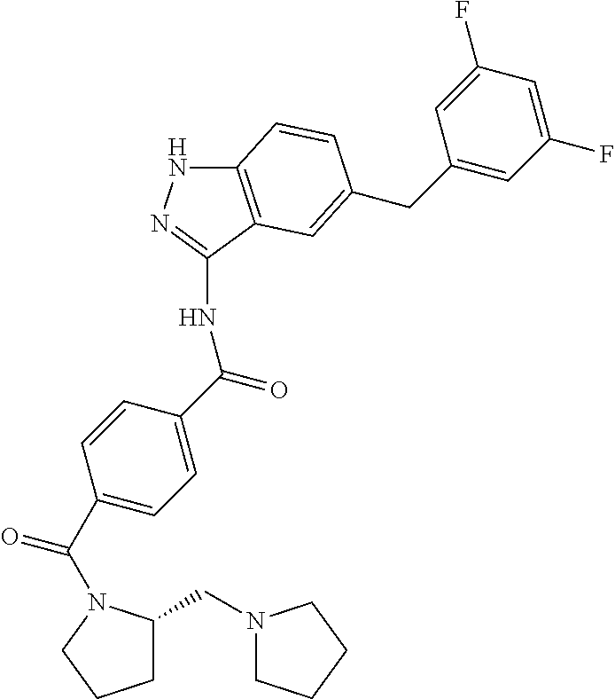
N1C2=C(C(NC(C3=CC=C(C(N4C(CN5CCCC5)CCC4)=O)C=C3)=O)=N1)C=C(CC1=CC(F)=CC(F)=C1)C=C2
